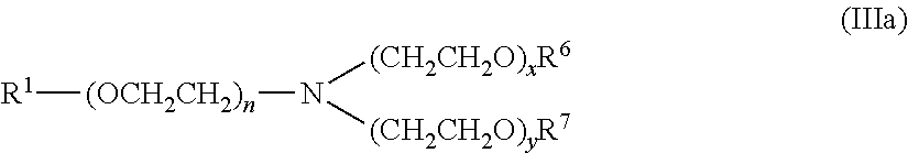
[(OCH2CH2)n](N([(CH2CH2O)xR6])[(CH2CH2O)yR7])[R1]
